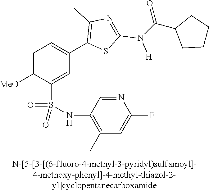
C1=C([MeO])C(S(NC2=C(C)C=C(F)N=C2)(=O)=O)=CC(C2=C(C)N=C(N([H])C(C3CCCC3)=O)S2)=C1
